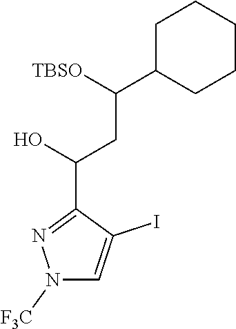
N1([F3C])C=C(I)C(C(O)CC(C2CCCCC2)[TBSO])=N1
